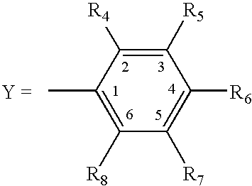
C1([R5])=C([R4])C(C)=C([R8])C([R7])=C1[R6]
